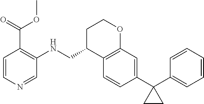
C1(C2(C3=CC=CC=C3)CC2)=CC2=C(C=C1)C(CNC1=C(C(=O)OC)C=CN=C1)CCO2
